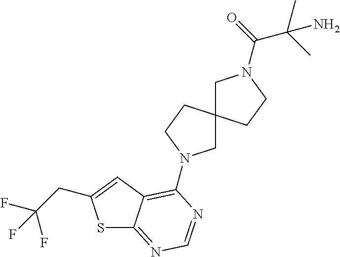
S1C2=NC=NC(N3CC4(CC3)CN(C(=O)C(C)(C)N)CC4)=C2C=C1CC(F)(F)F
